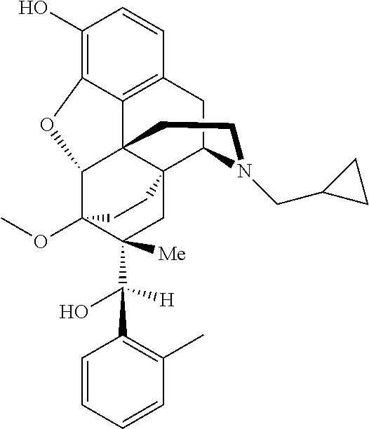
C1(O)=C2C3=C(C=C1)CC1N(CC4CC4)CCC34C(C3(OC)C(C([H])(O)C5=C(C)C=CC=C5)([Me])CC41CC3)O2
